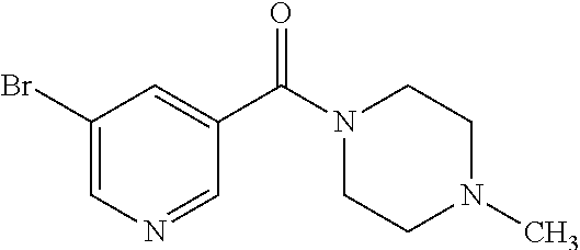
C1(Br)=CN=CC(C(N2CCN(C)CC2)=O)=C1
